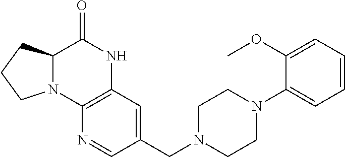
C12=C(C=C(CN3CCN(C4=CC=CC=C4OC)CC3)C=N1)NC(=O)C1N2CCC1
